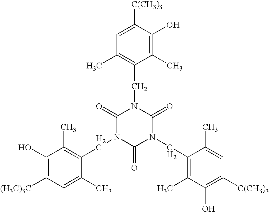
C1(O)=C([(H3C)3C])C=C(C)C(CN2C(=O)N(CC3=C(C)C(O)=C([C(CH3)3])C=C3C)C(=O)N(CC3=C(C)C=C([C(CH3)3])C(O)=C3C)C2=O)=C1C
